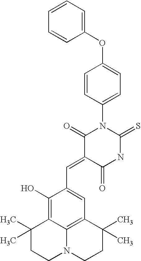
C1(OC2=CC=CC=C2)=CC=C(N2C(=O)C(=CC3=CC4=C5C(=C3O)C(C)(C)CCN5CCC4(C)C)C(=O)NC2=S)C=C1
